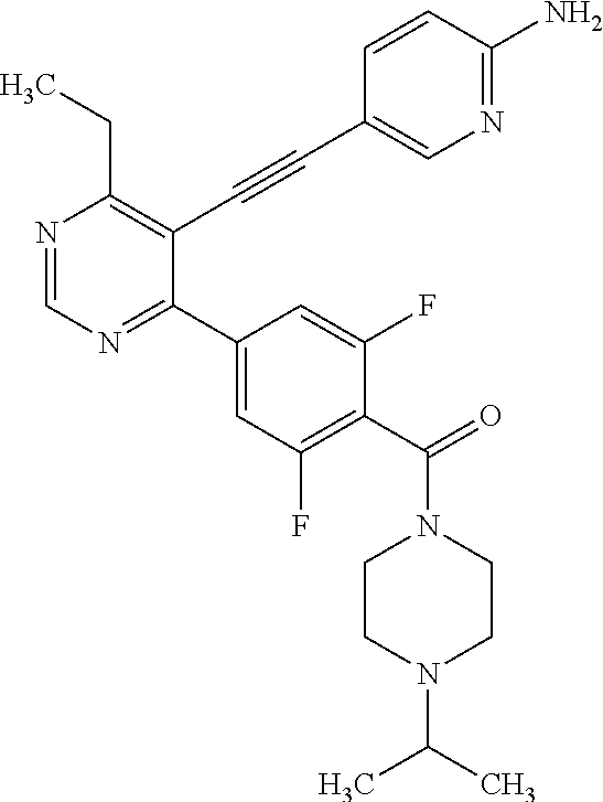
N1=CN=C(C2=CC(F)=C(C(=O)N3CCN(C(C)C)CC3)C(F)=C2)C(C#CC2=CN=C(N)C=C2)=C1CC
